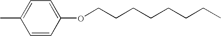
CC1=CC=C(OCCCCCCCC)C=C1
